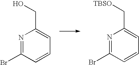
C(C1=CC=CC(Br)=N1)O.C(C1=CC=CC(Br)=N1)[TBSO]
